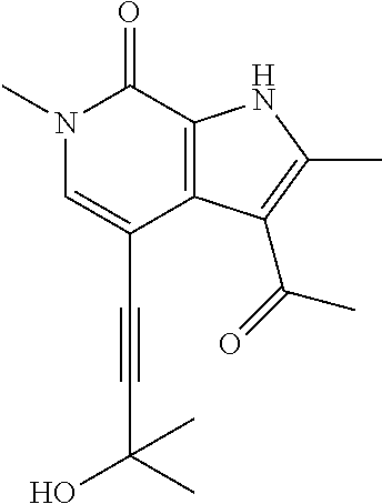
C(C1=CN(C)C(=O)C2=C1C(C(=O)C)=C(C)N2)#CC(C)(C)O
